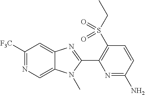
N1=C(N)C=CC(S(CC)(=O)=O)=C1C1=NC2=CC([F3C])=NC=C2N1C
